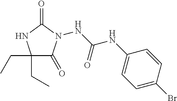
C1(CC)(CC)C(=O)N(NC(NC2=CC=C(Br)C=C2)=O)C(=O)N1
